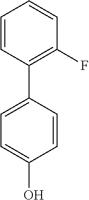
C1=CC(C2=C(F)C=CC=C2)=CC=C1O
